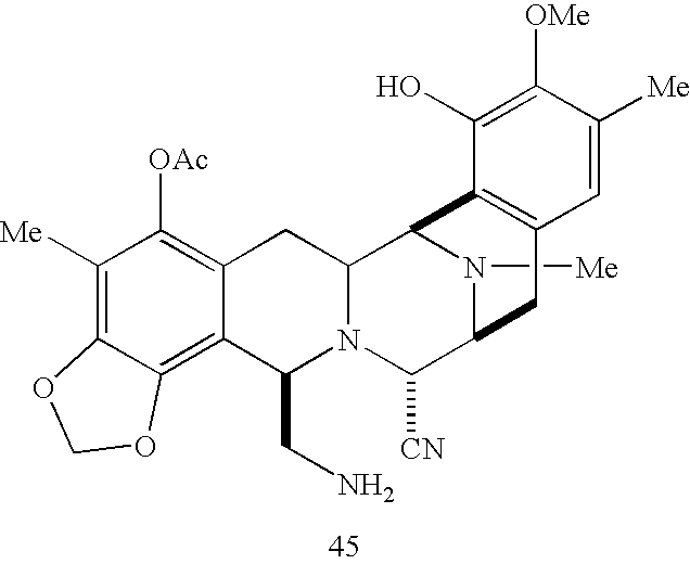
N1([Me])C2C([CN])N3C(CN)C4=C5C(=C([Me])C([OAc])=C4CC3C1C1=C(C2)C=C([Me])C([OMe])=C1O)OCO5
